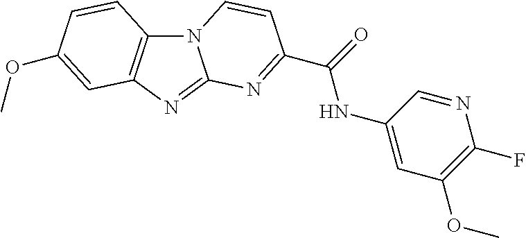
N12C3=C(N=C1N=C(C(=O)NC1=CC(OC)=C(F)N=C1)C=C2)C=C(OC)C=C3
